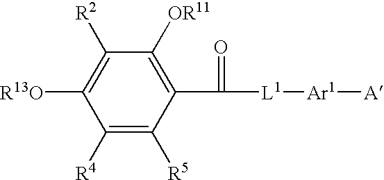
C1([R4])=C([R5])C(C([L1][Ar1][A])=O)=C([OR11])C([R2])=C1[R13O]
